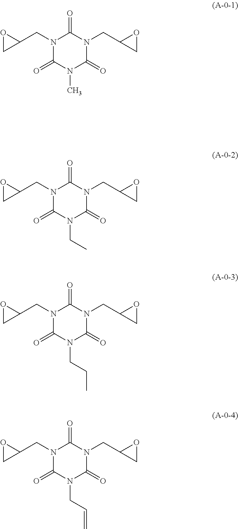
N1(CC2OC2)C(=O)N(C)C(=O)N(CC2CO2)C1=O.N1(CC2OC2)C(=O)N(CC)C(=O)N(CC2CO2)C1=O.N1(CC2OC2)C(=O)N(CCC)C(=O)N(CC2CO2)C1=O.N1(CC2OC2)C(=O)N(CC=C)C(=O)N(CC2CO2)C1=O
